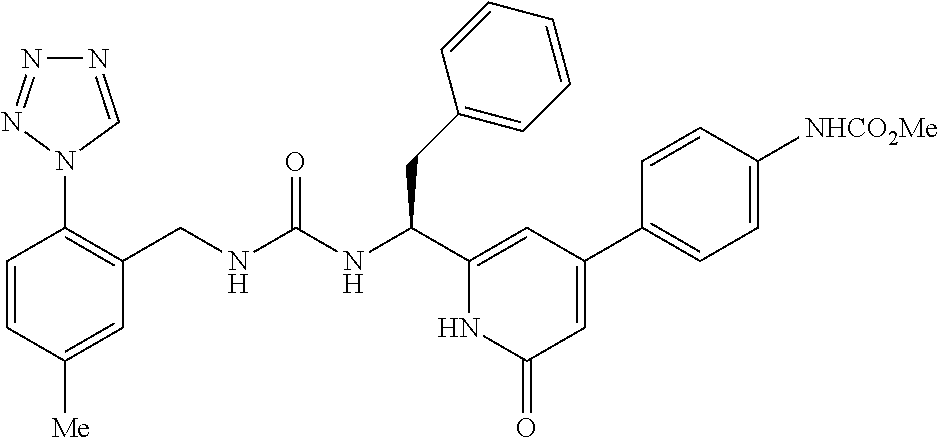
C(NC(CC1=CC=CC=C1)C1=CC(C2=CC=C([NHCO2Me])C=C2)=CC(=O)N1)(=O)NCC1=C(N2C=NN=N2)C=CC([Me])=C1
